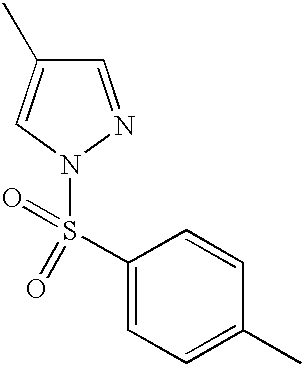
C1=NN(S(C2=CC=C(C)C=C2)(=O)=O)C=C1C
